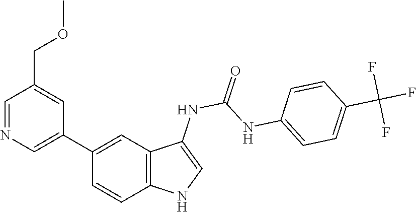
O=C(NC1=CNC2=C1C=C(C1=CN=CC(COC)=C1)C=C2)NC1=CC=C(C(F)(F)F)C=C1
